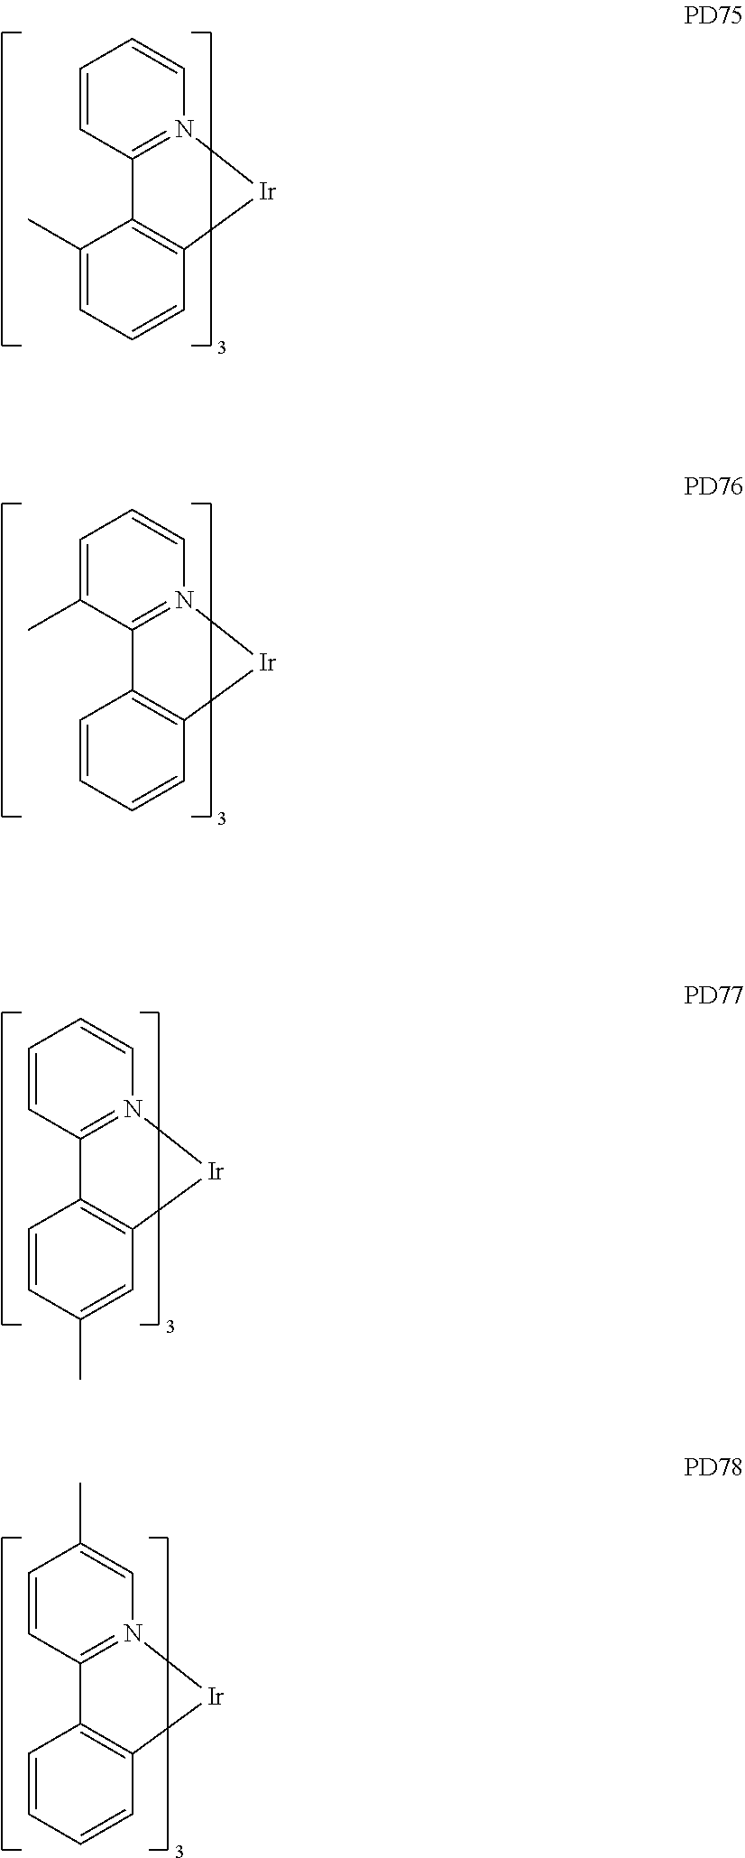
C1=CC2=N(C=C1)[Ir]C1=C2C(C)=CC=C1.C1=C(C)C2=N(C=C1)[Ir]C1=C2C=CC=C1.C1=CC2=N(C=C1)[Ir]C1=C2C=CC(C)=C1.C1=CC2=N(C=C1C)[Ir]C1=C2C=CC=C1
